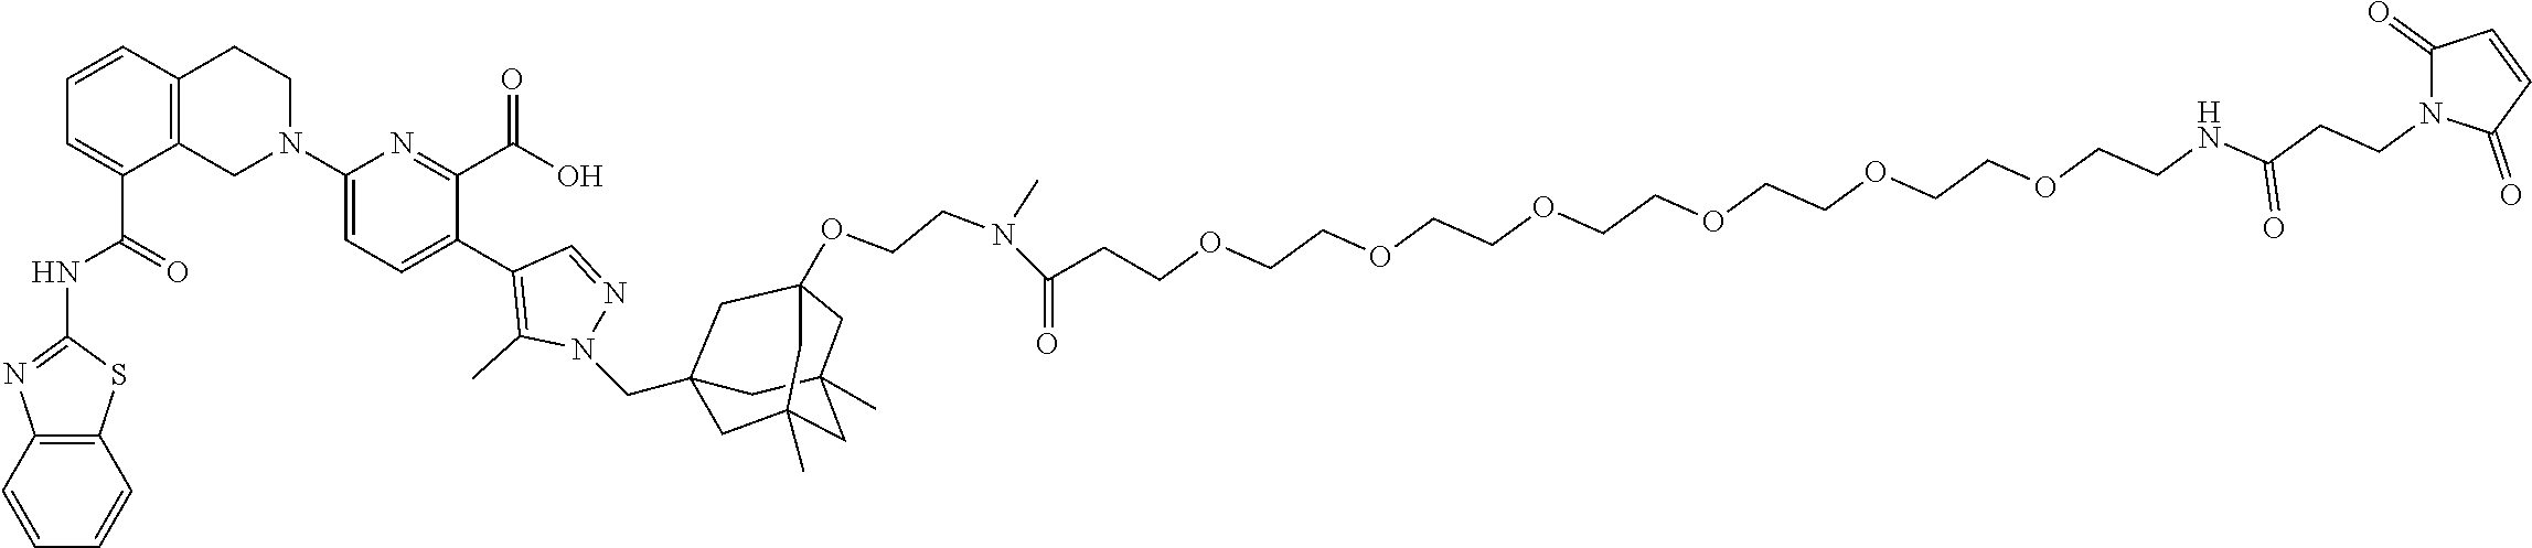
C1C2(C)CC3(C)CC1(CN1C(C)=C(C4=CC=C(N5CC6=C(C=CC=C6C(NC6=NC7=C(C=CC=C7)S6)=O)CC5)N=C4C(O)=O)C=N1)CC(OCCN(C(CCOCCOCCOCCOCCOCCOCCNC(CCN1C(=O)C=CC1=O)=O)=O)C)(C3)C2
